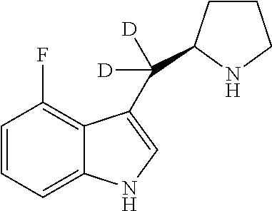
C1=CC=C2C(=C1F)C(C([D])([D])C1CCCN1)=CN2
